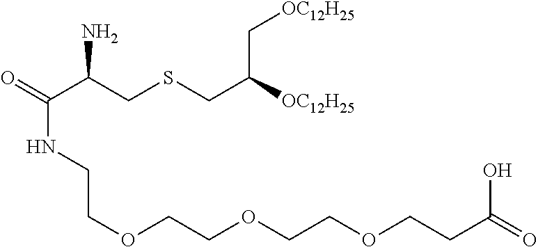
O=C(C(CSCC([OC12H25])C[OC12H25])N)NCCOCCOCCOCCC(=O)O
